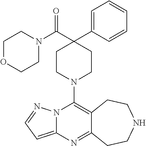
N12C(=CC=N1)N=C1C(=C2N2CCC(C(N3CCOCC3)=O)(C3=CC=CC=C3)CC2)CCNCC1
